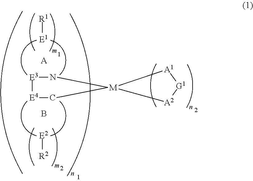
[E3]1[E4]C[M]2(N1)[A2][G1][A1]2.[R1][E1].[R2][E2].[A].B
